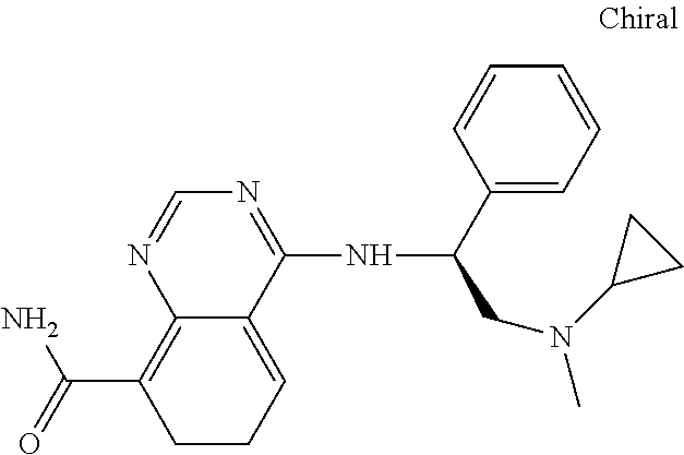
C12=C(C(=O)N)CCC=C1C(NC(C1=CC=CC=C1)CN(C)C1CC1)=NC=N2
